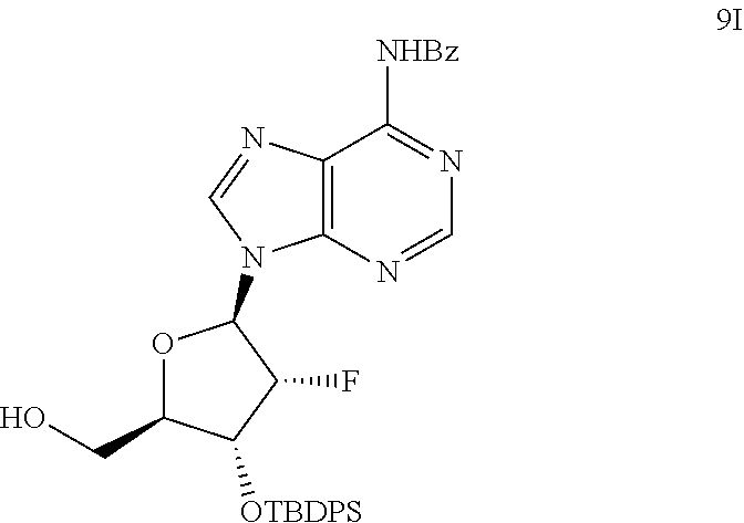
C12=C(N=CN=C1[NHBz])N(C1OC(CO)C([OTBDPS])C1F)C=N2
